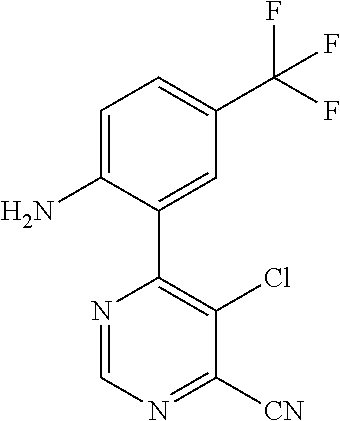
C1=C(N)C(C2=C(Cl)C([CN])=NC=N2)=CC(C(F)(F)F)=C1
